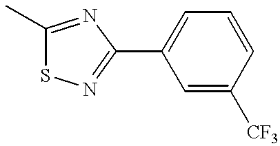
C1(C)=NC(C2=CC=CC([CF3])=C2)=NS1
